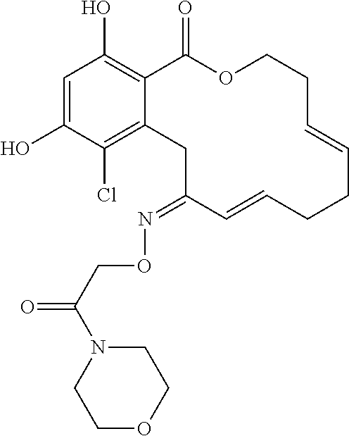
C1=C(O)C(Cl)=C2C(=C1O)C(=O)OCCC=CCCC=CC(=NOCC(=O)N1CCOCC1)C2
